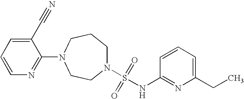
N1(S(=O)(=O)NC2=NC(CC)=CC=C2)CCCN(C2=NC=CC=C2C#N)CC1
